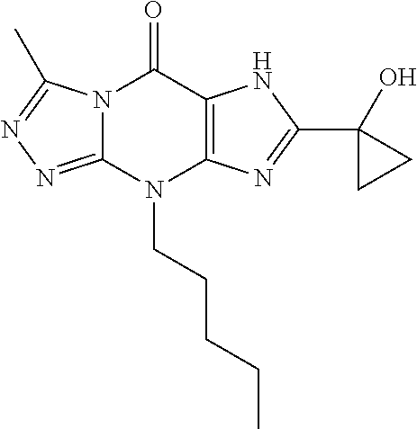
N12C(=NN=C1C)N(CCCCC)C1=C(C2=O)NC(C2(O)CC2)=N1
